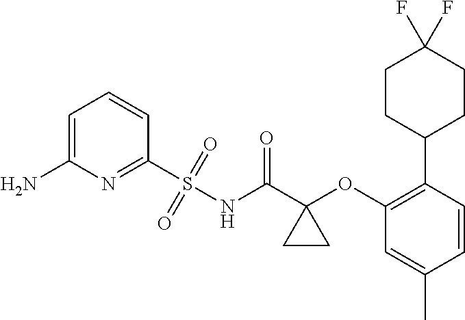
C1=C(N)N=C(S(NC(C2(OC3=C(C4CCC(F)(F)CC4)C=CC(C)=C3)CC2)=O)(=O)=O)C=C1
